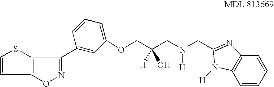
C1=CC2=C(S1)C(C1=CC(OCC(CN([H])CC3=NC4=C(C=CC=C4)N3[H])([H])O)=CC=C1)=NO2
